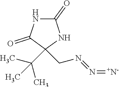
N1C(=O)C(C(C)(C)C)(CN=N=[N-2])NC1=O
